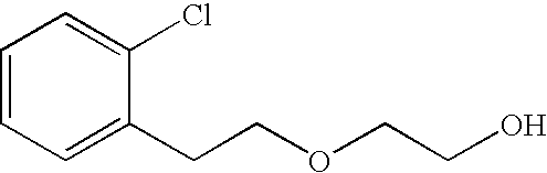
C1=CC=C(CCOCCO)C(Cl)=C1
